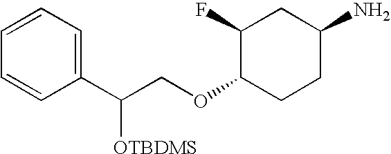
C1(C(COC2CCC(N)CC2F)[OTBDMS])=CC=CC=C1
